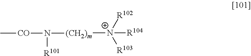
[(CH2)m]([N+]([R102])([R103])[R104])N([R101])[CO]C
